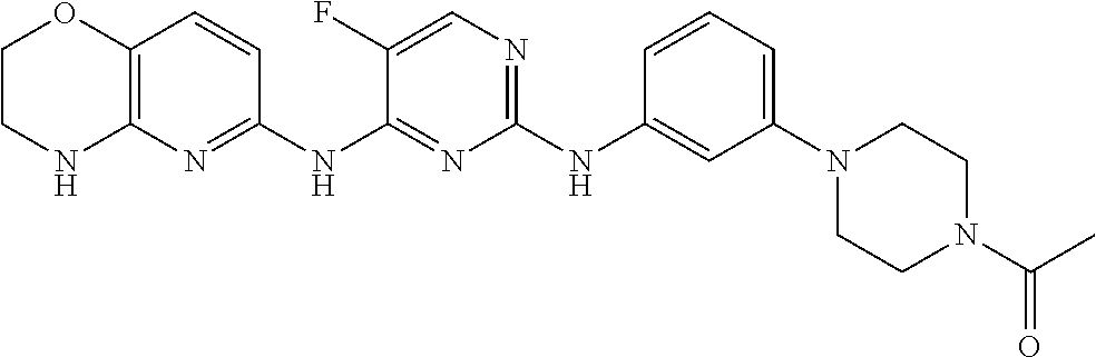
C1(NC2=CC(N3CCN(C(C)=O)CC3)=CC=C2)=NC=C(F)C(NC2=NC3=C(C=C2)OCCN3)=N1
